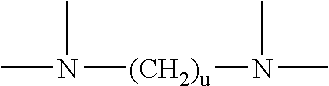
CN(C)[(CH2)u]N(C)C
